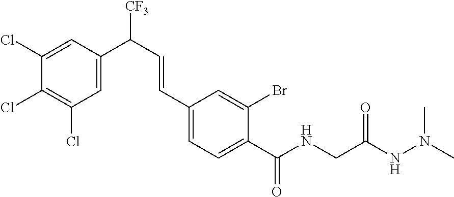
C1(C(=O)NCC(NN(C)C)=O)=CC=C(C=CC(C2=CC(Cl)=C(Cl)C(Cl)=C2)[CF3])C=C1Br
